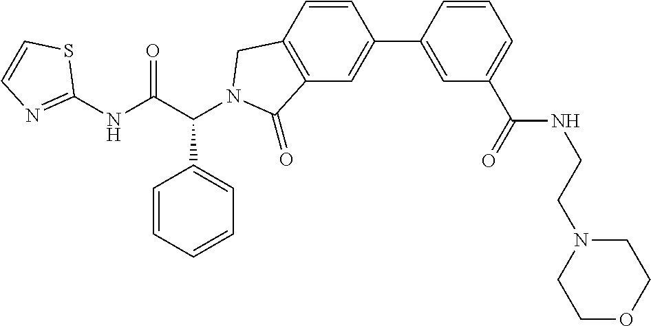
C1(NC(C(C2=CC=CC=C2)N2CC3=C(C=C(C4=CC(C(=O)NCCN5CCOCC5)=CC=C4)C=C3)C2=O)=O)=NC=CS1
